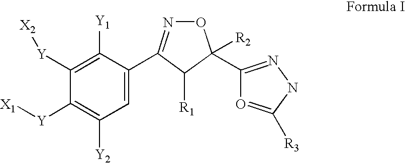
C1([Y][X2])=C([Y1])C(C2=NOC([R2])(C3=NNC([R3])=O3)C2[R1])=CC([Y2])=C1[Y][X1]
